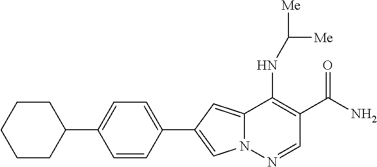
N12C(=CC(C3=CC=C(C4CCCCC4)C=C3)=C1)C(NC([Me])[Me])=C(C(N)=O)C=N2
